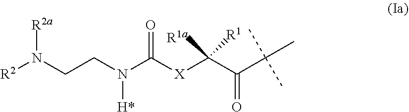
[R2]N(CCN([H*])C([X]C(C(C(C)(C)C)=O)([R1a])[R1])=O)[R2a]
